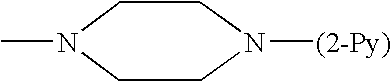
C1N(C)CCN([(2-Py)])C1
